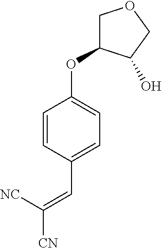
C1=CC(C=C([CN])[NC])=CC=C1OC1COCC1O
